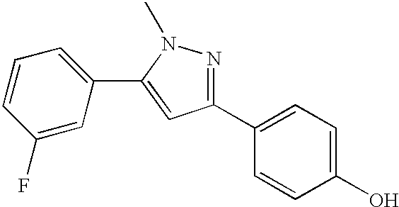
C1(F)=CC(C2=CC(C3=CC=C(O)C=C3)=NN2C)=CC=C1
